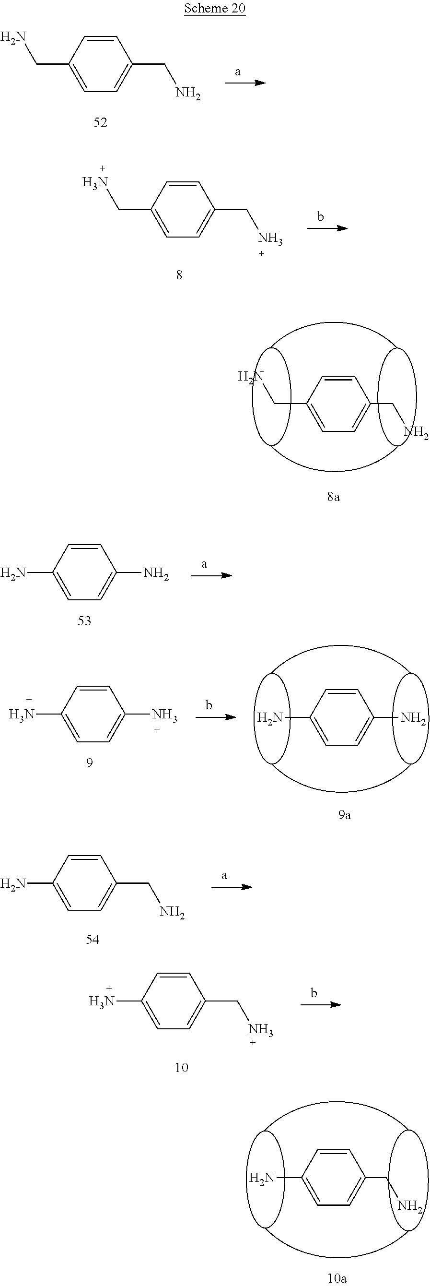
C1=CC(CN)=CC=C1CN.C1=CC(CN)=CC=C1CN.C1=CC(CN)=CC=C1CN.C1=CC(N)=CC=C1N.C1=CC(N)=CC=C1N.C1=CC(N)=CC=C1N.C1=CC(N)=CC=C1CN.C1=CC(N)=CC=C1CN.C1=CC(N)=CC=C1CN
